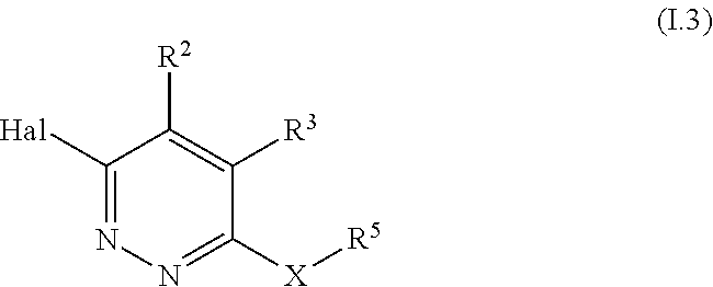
C1([Hal])=NN=C([X][R5])C([R3])=C1[R2]
